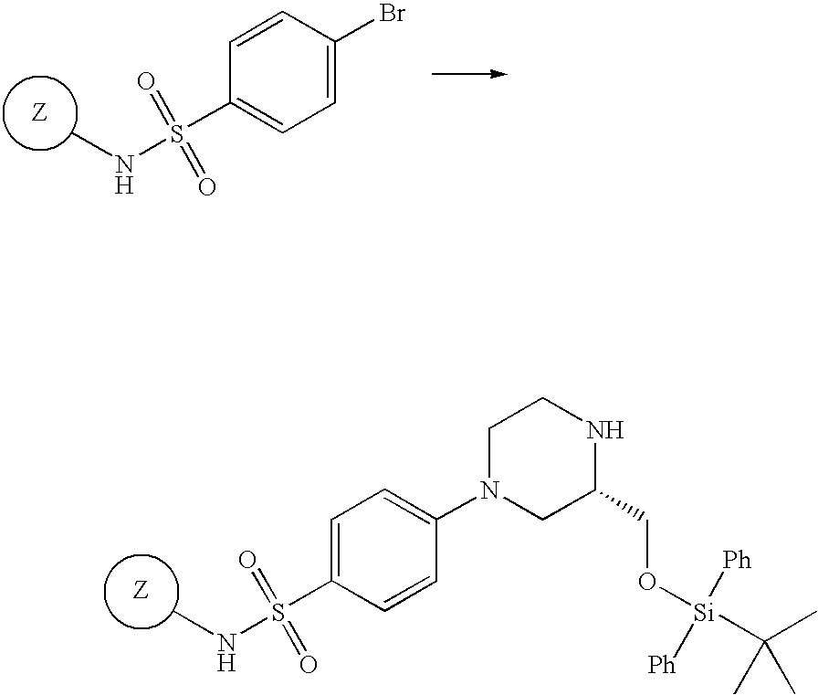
C1=C(S(NC)(=O)=O)C=CC(N2CC(CO[Si]([Ph])([Ph])C(C)(C)C)NCC2)=C1.C1=CC(Br)=CC=C1S(NC)(=O)=O
